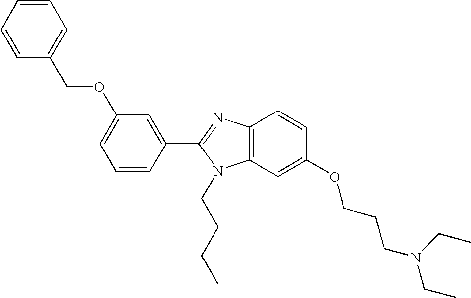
C1(C2=NC3=C(N2CCCC)C=C(OCCCN(CC)CC)C=C3)=CC(OCC2=CC=CC=C2)=CC=C1
